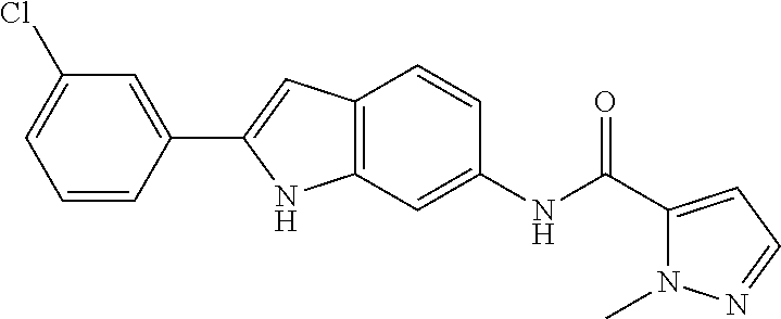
C1(C2=CC3=C(N2)C=C(NC(=O)C2=CC=NN2C)C=C3)=CC(Cl)=CC=C1
